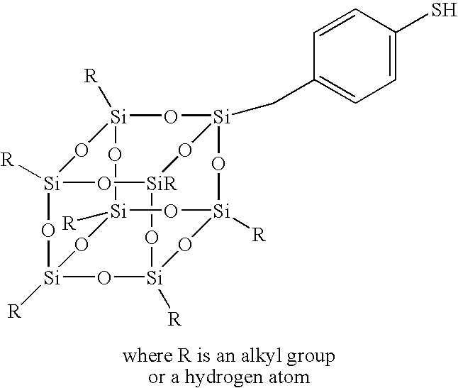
O1[Si]2([R])O[Si]3([R])O[Si]4([R])O[SiR]5O[Si]([R])(O[Si]([R])(O4)O2)O[Si]1([R])O[Si](CC1=CC=C(S)C=C1)(O3)O5
